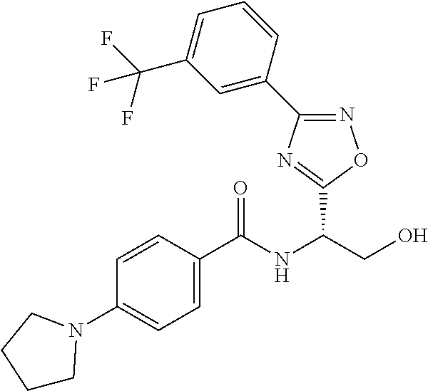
C(NC(CO)C1=NC(C2=CC(C(F)(F)F)=CC=C2)=NO1)(=O)C1=CC=C(N2CCCC2)C=C1
